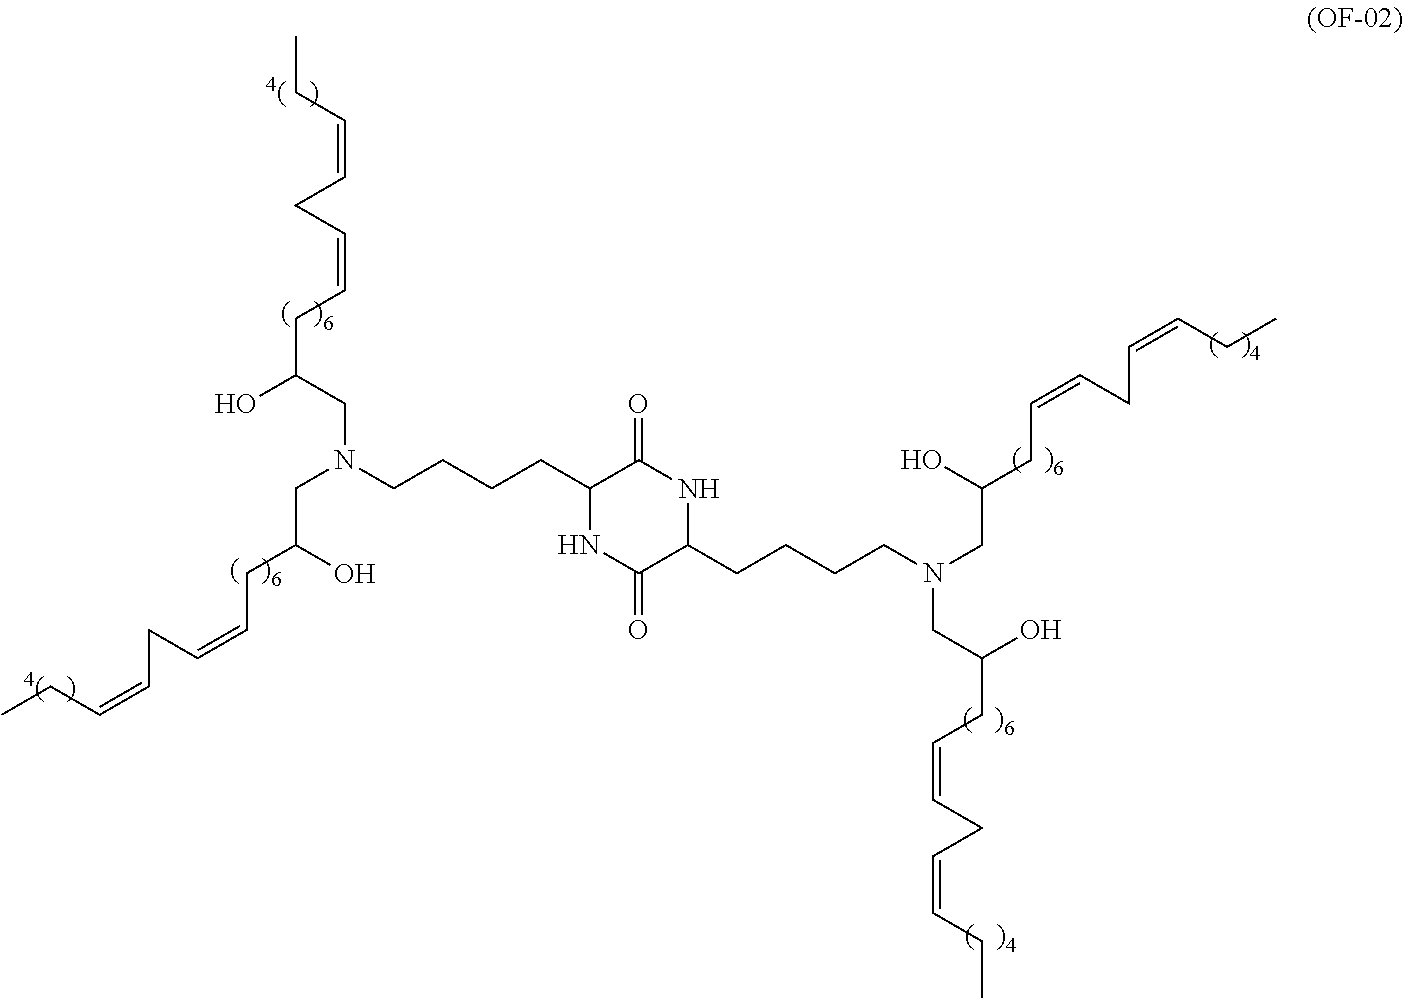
N1C(=O)C(CCCCN(CC(CC=CCC=CCC)O)CC(O)CC=CCC=CCC)NC(=O)C1CCCCN(CC(CC=CCC=CCC)O)CC(O)CC=CCC=CCC
